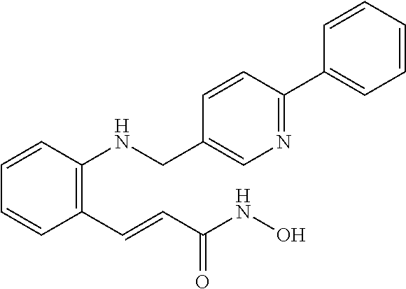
C1=CC(C=CC(NO)=O)=C(NCC2=CN=C(C3=CC=CC=C3)C=C2)C=C1
